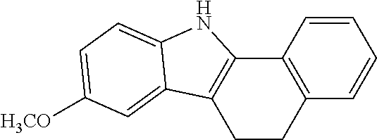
C1=CC2=C(C=C1)CCC1=C2NC2=CC=C([H3CO])C=C12
